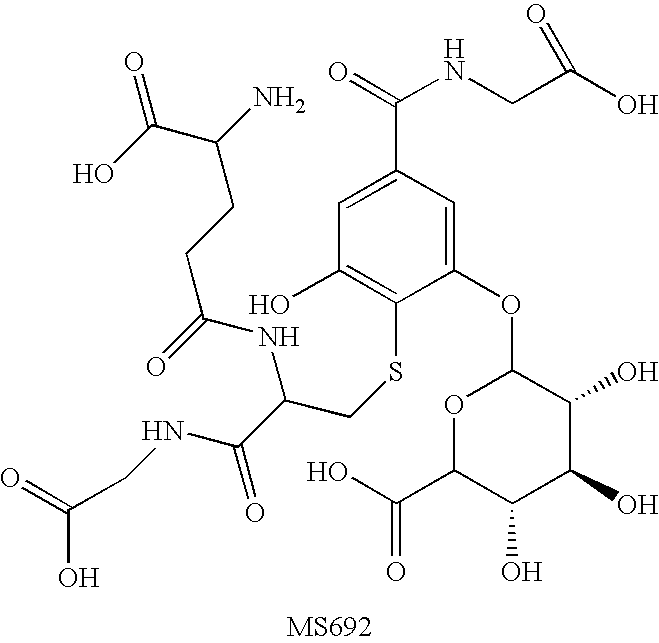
C1(OC2OC(C(O)=O)C(O)C(O)C2O)=CC(C(NCC(O)=O)=O)=CC(O)=C1SCC(NC(CCC(C(O)=O)N)=O)C(=O)NCC(=O)O
